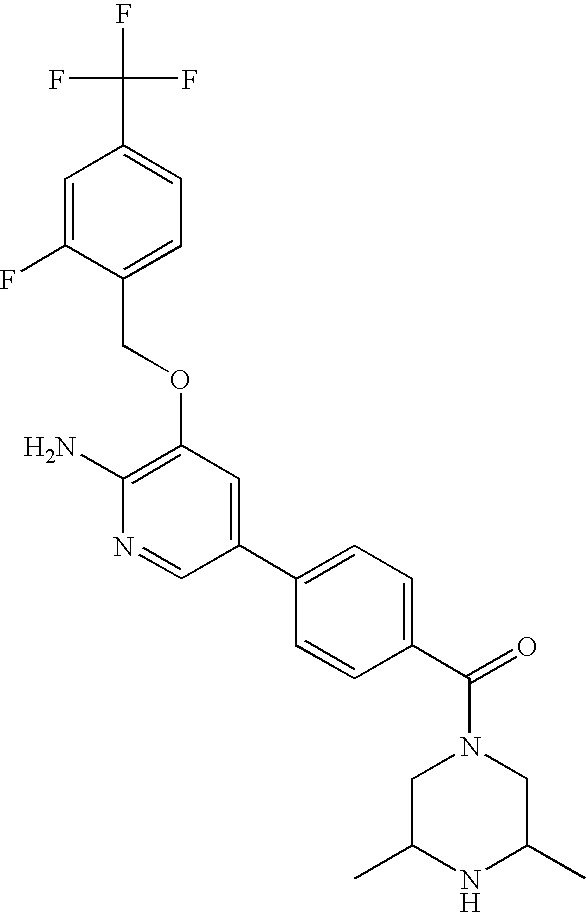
C1(C)CN(C(C2=CC=C(C3=CC(OCC4=CC=C(C(F)(F)F)C=C4F)=C(N)N=C3)C=C2)=O)CC(C)N1
